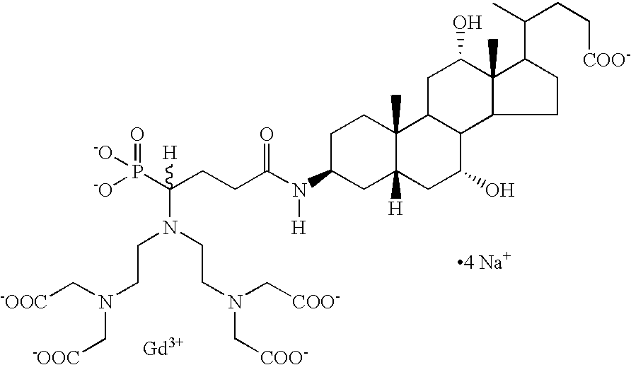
[Gd].[4 Na+].N(C[-OOC])(CCN(CCN(C[COO-])C[COO-])C(CCC(N(C1CC2([H])C(C)(CC1)C1C(C(O)C2)C2C(C)(C(O)C1)C(C(CC[COO-])C)CC2)[H])=O)(P([-O])([-O])=O)[H])C[-OOC]
